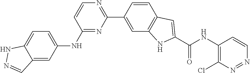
C1=CC(NC2=CC=C3C(=C2)C=NN3)=NC(C2=CC3=C(C=C2)C=C(C(NC2=C(Cl)N=NC=C2)=O)N3)=N1
